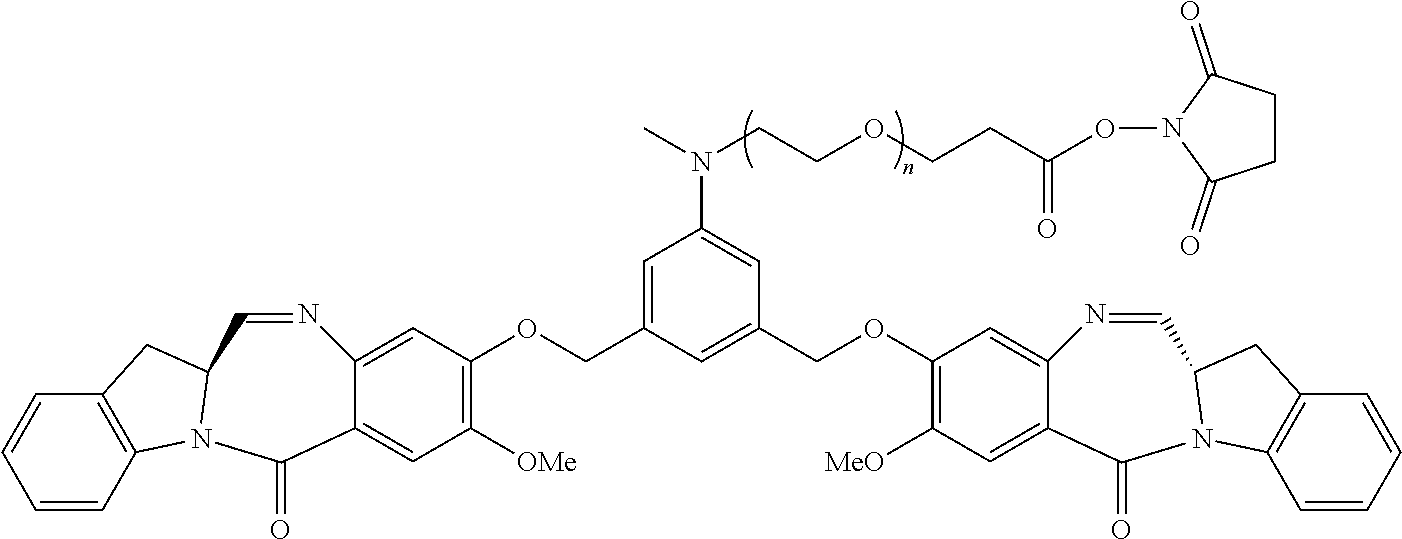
C1=C2C(=CC([OMe])=C1OCC1=CC(N(CCOCCC(ON3C(=O)CCC3=O)=O)C)=CC(COC3=C([MeO])C=C4C(=C3)N=CC3N(C4=O)C4=C(C=CC=C4)C3)=C1)C(=O)N1C3=C(C=CC=C3)CC1C=N2
